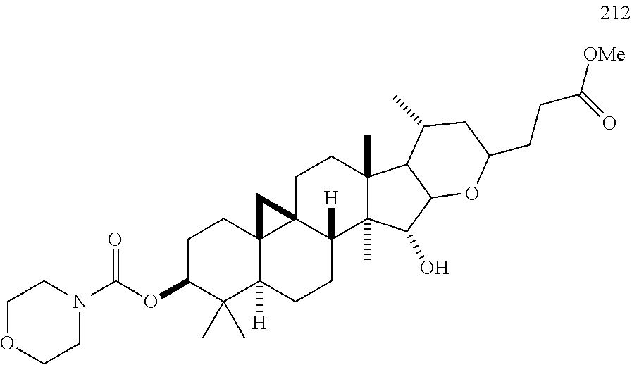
C1OCCN(C(OC2C(C)(C)C3([H])C4(CC2)C2(C([H])(CC3)C3(C)C(C)(CC2)C2C(C3O)OC(CCC([OMe])=O)CC2C)C4)=O)C1
